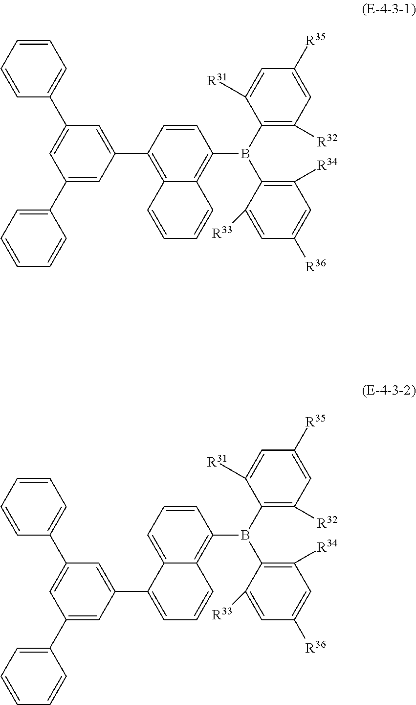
C1=C([R31])C(B(C2=C([R34])C=C([R36])C=C2[R33])C2=C3C(=C(C4=CC(C5=CC=CC=C5)=CC(C5=CC=CC=C5)=C4)C=C2)C=CC=C3)=C([R32])C=C1[R35].C1=C([R31])C(B(C2=C([R34])C=C([R36])C=C2[R33])C2=C3C(=CC=C2)C(C2=CC(C4=CC=CC=C4)=CC(C4=CC=CC=C4)=C2)=CC=C3)=C([R32])C=C1[R35]
